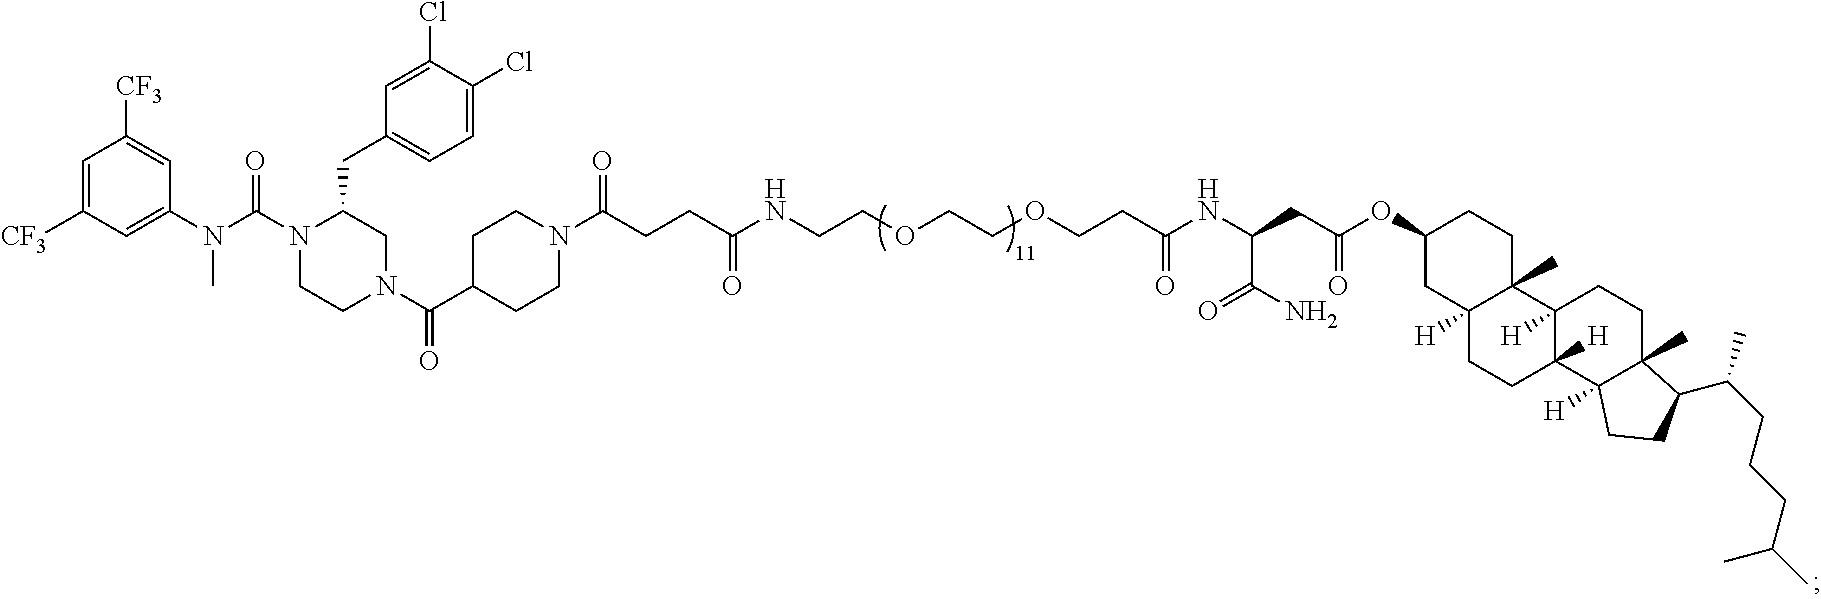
C1CN(C(C2CCN(C(CCC(NCCOCCOCCC(NC(CC(OC3CC4([H])C(C)(CC3)C3([H])C([H])(CC4)C4([H])C(C)(CC3)C(C(CCCC(C)C)C)CC4)=O)C(N)=O)=O)=O)=O)CC2)=O)CC(CC2=CC=C(Cl)C(Cl)=C2)N1C(N(C1=CC([CF3])=CC([CF3])=C1)C)=O
